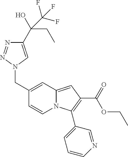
C1(CN2C=C(C(CC)(O)C(F)(F)F)N=N2)=CC2=CC(C(=O)OCC)=C(C3=CC=CN=C3)N2C=C1
